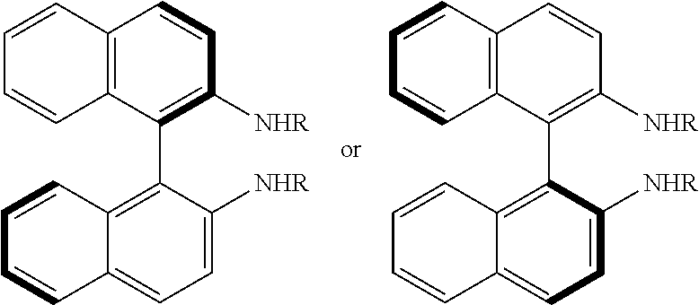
C1=CC2=C(C=C1)C(C1=C3C(=CC=C1[NHR])C=CC=C3)=C([NHR])C=C2.C1=CC2=C(C=C1)C(C1=C3C(=CC=C1[NHR])C=CC=C3)=C([NHR])C=C2
